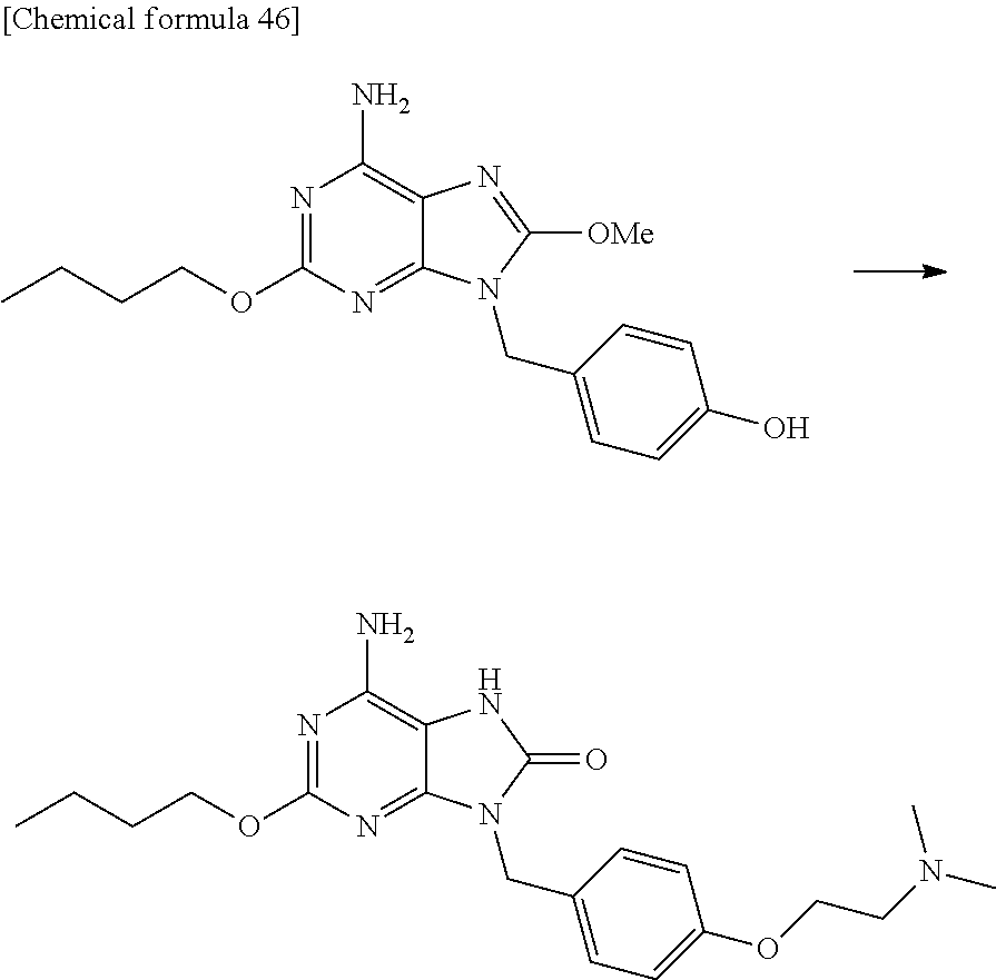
N1=C(OCCCC)N=C2C(=C1N)N=C([OMe])N2CC1=CC=C(O)C=C1.N1=C(OCCCC)N=C2C(=C1N)NC(=O)N2CC1=CC=C(OCCN(C)C)C=C1
